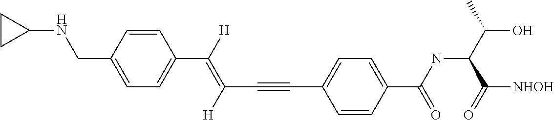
C1=CC(CNC2CC2)=CC=C1C(=C(C#CC1=CC=C(C(NC(C(O)C)C([NHOH])=O)=O)C=C1)[H])[H]
